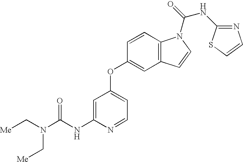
C(NC1=CC(OC2=CC3=C(C=C2)N(C(=O)NC2=NC=CS2)C=C3)=CC=N1)(N(C[Me])C[Me])=O
